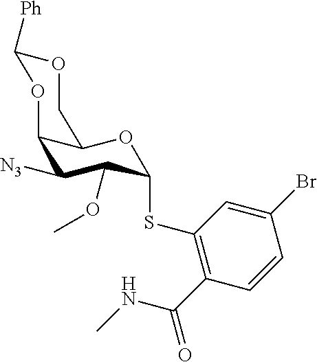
C1([N3])C(OC)C(SC2=C(C(=O)NC)C=CC(Br)=C2)OC2C1OC([Ph])OC2
